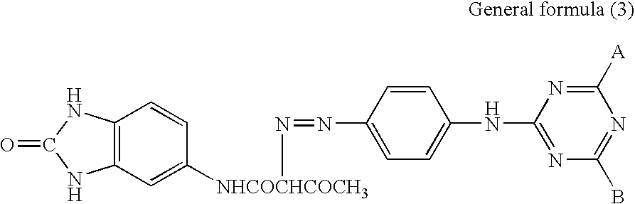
C12=C(C=C([NHCOCHCOCH3]N=NC3=CC=C(NC4=NC(B)=NC([A])=N4)C=C3)C=C1)NC(=O)N2
